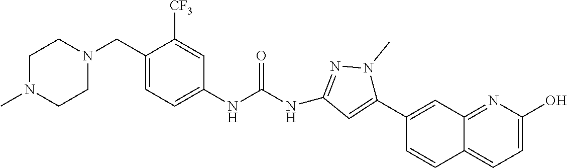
N1(C)CCN(CC2=CC=C(NC(=O)NC3=NN(C)C(C4=CC5=NC(O)=CC=C5C=C4)=C3)C=C2[CF3])CC1
